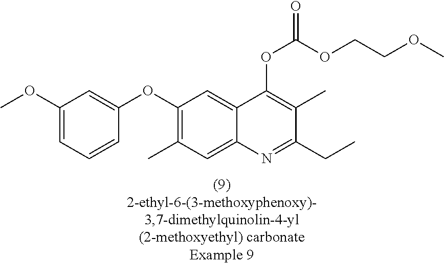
C1(OC)=CC=CC(OC2=C(C)C=C3C(=C2)C(OC(OCCOC)=O)=C(C)C(CC)=N3)=C1
